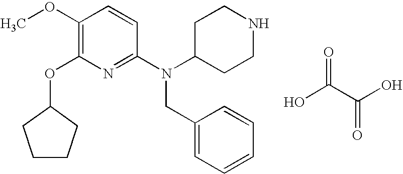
C1(OC)=C(OC2CCCC2)N=C(N(C2CCNCC2)CC2=CC=CC=C2)C=C1.OC(C(O)=O)=O
